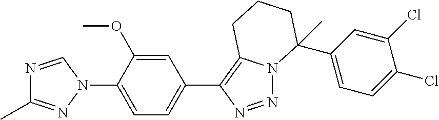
N1=CN(C2=CC=C(C3=C4N(N=N3)C(C3=CC=C(Cl)C(Cl)=C3)(C)CCC4)C=C2OC)N=C1C
